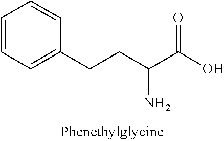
C1=CC=C(CCC(C(O)=O)N)C=C1
